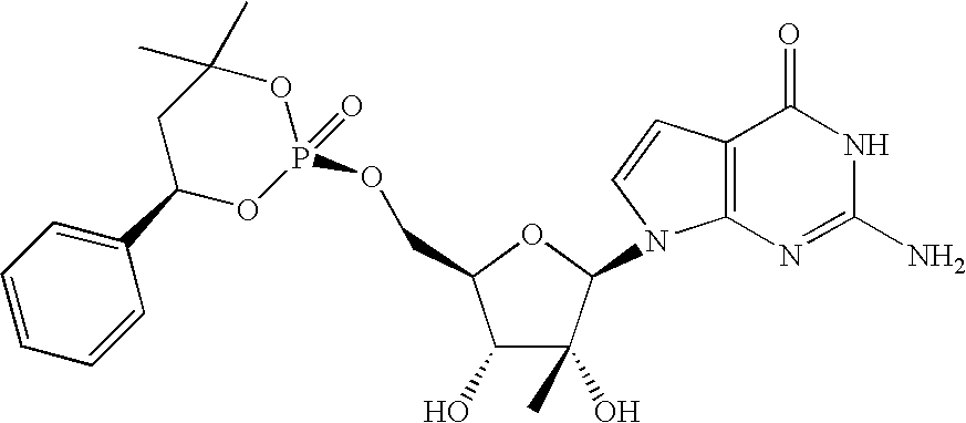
C1(O)C(O)(C)C(N2C3=C(C=C2)C(=O)NC(N)=N3)OC1COP1(=O)OC(C)(C)CC(C2=CC=CC=C2)O1
